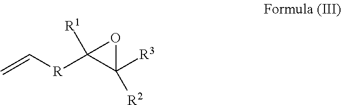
C=C[R]C1([R1])OC1([R2])[R3]
